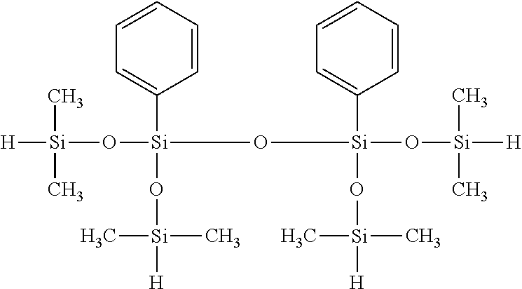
C1=CC=CC=C1[Si](O[Si]([H])(C)C)(O[Si](C)(C)[H])O[Si](O[Si]([H])(C)C)(C1=CC=CC=C1)O[Si](C)(C)[H]
